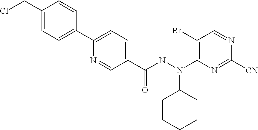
C1=NC([CN])=NC(N(NC(C2=CC=C(C3=CC=C(CCl)C=C3)N=C2)=O)C2CCCCC2)=C1Br
